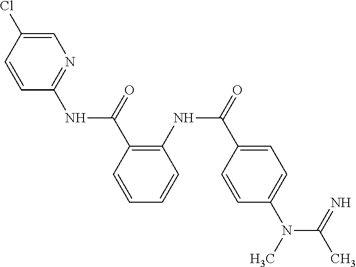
C1=C(Cl)C=CC(NC(C2=C(NC(=O)C3=CC=C(N(C)C(=N)C)C=C3)C=CC=C2)=O)=N1
